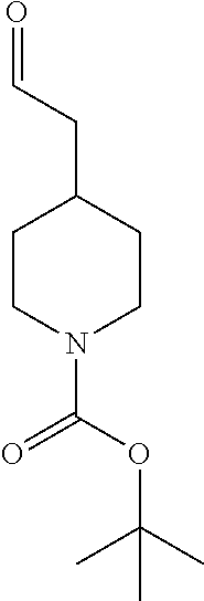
C1CN(C(OC(C)(C)C)=O)CCC1CC=O
